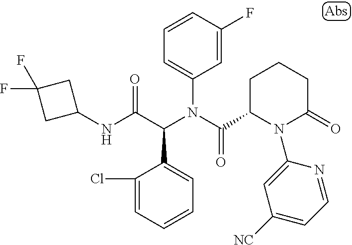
C1=CC=C(Cl)C(C(C(NC2CC(F)(F)C2)=O)N(C(=O)C2N(C3=CC([NC])=CC=N3)C(=O)CCC2)C2=CC=CC(F)=C2)=C1
